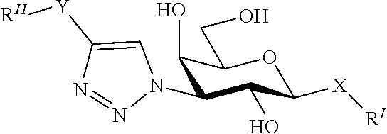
C1(O)C(N2C=C([Y][RII])N=N2)C(O)C([X][RI])OC1CO
